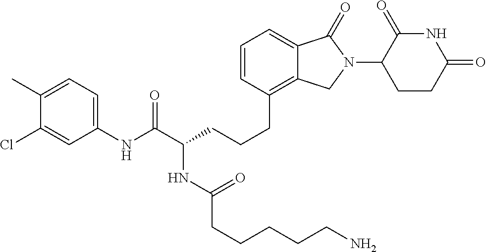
C(CCC1=C2C(=CC=C1)C(=O)N(C1C(=O)NC(=O)CC1)C2)C(C(NC1=CC=C(C)C(Cl)=C1)=O)NC(CCCCCN)=O
